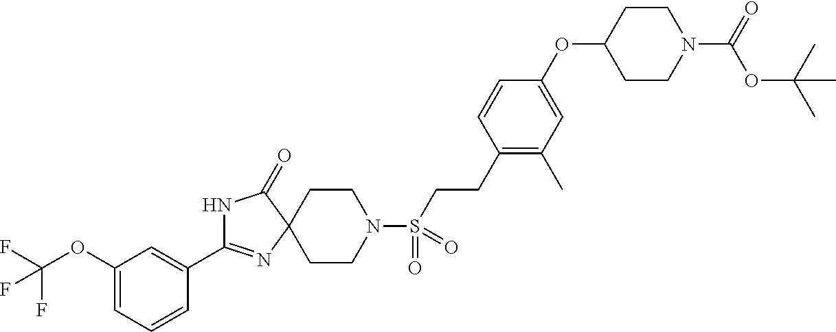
N1C(C2=CC(OC(F)(F)F)=CC=C2)=NC2(C1=O)CCN(S(CCC1=C(C)C=C(OC3CCN(C(=O)OC(C)(C)C)CC3)C=C1)(=O)=O)CC2
